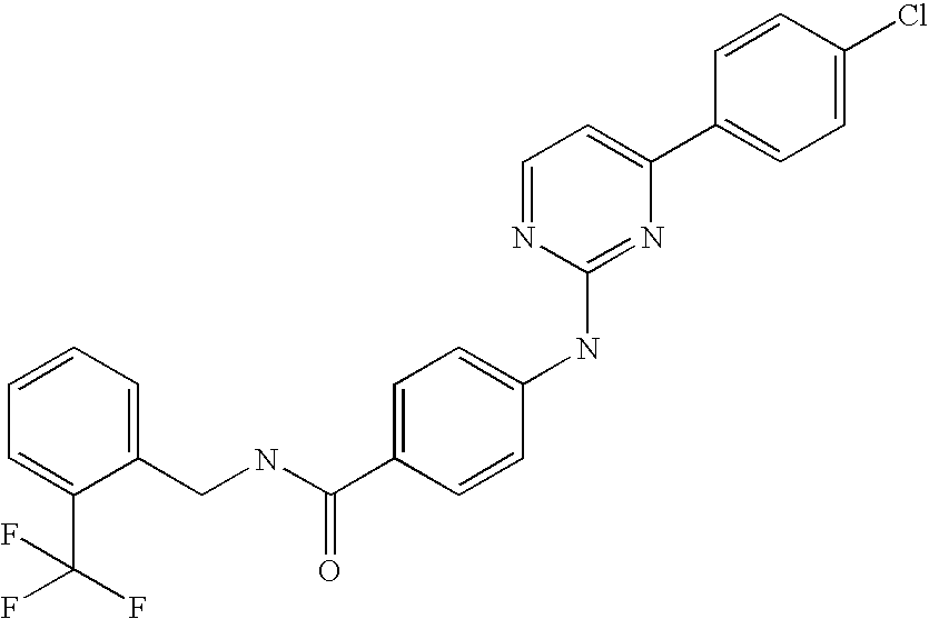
C1=CC(C2=CC=NC(NC3=CC=C(C(NCC4=CC=CC=C4C(F)(F)F)=O)C=C3)=N2)=CC=C1Cl
